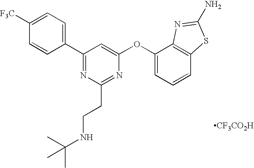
C1([F3C])=CC=C(C2=NC(CCNC(C)(C)C)=NC(OC3=CC=CC4=C3N=C(N)S4)=C2)C=C1.[CF3CO2H]
